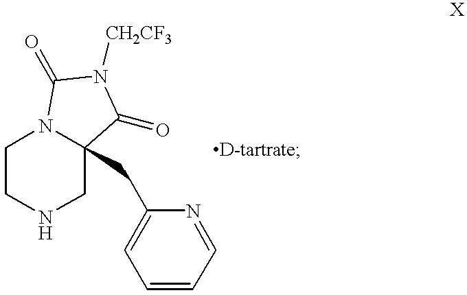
C1CNCC2(CC3=CC=CC=N3)N1C(=O)N([CH2CF3])C2=O.[D-tartrate]
